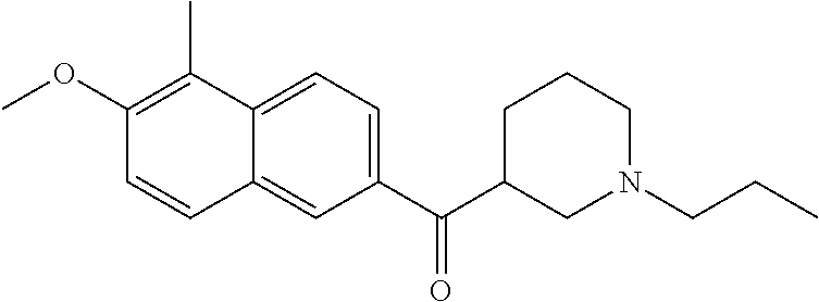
C1(OC)=C(C)C2=CC=C(C(C3CN(CCC)CCC3)=O)C=C2C=C1
